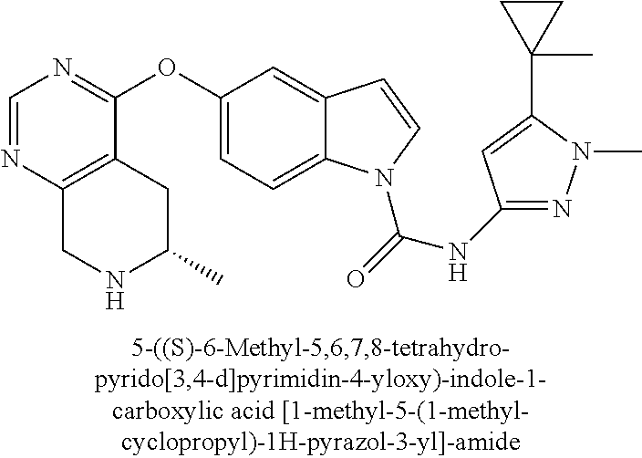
O(C1=CC=C2C(=C1)C=CN2C(=O)NC1=NN(C)C(C2(C)CC2)=C1)C1=NC=NC2=C1CC(C)NC2
